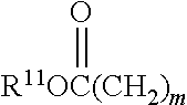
O=[R11OC(CH2)m]
